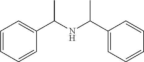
C1=CC=CC(C(NC(C2=CC=CC=C2)C)C)=C1
